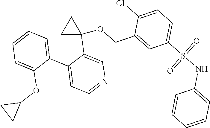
C1C(OCC2=CC(S(NC3=CC=CC=C3)(=O)=O)=CC=C2Cl)(C2=CN=CC=C2C2=CC=CC=C2OC2CC2)C1
